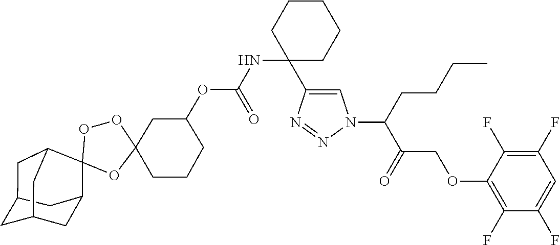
C(C(=O)COC1=C(F)C(F)=CC(F)=C1F)(N1C=C(C2(NC(OC3CC4(OC5(OO4)C4CC6CC(CC5C6)C4)CCC3)=O)CCCCC2)N=N1)CCCC
